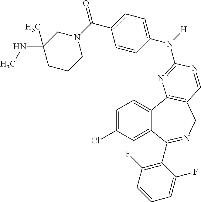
C1=C(Cl)C=C2C(=C1)C1=C(CN=C2C2=C(F)C=CC=C2F)C=NC(N([H])C2=CC=C(C(=O)N3CC(C)(NC)CCC3)C=C2)=N1
